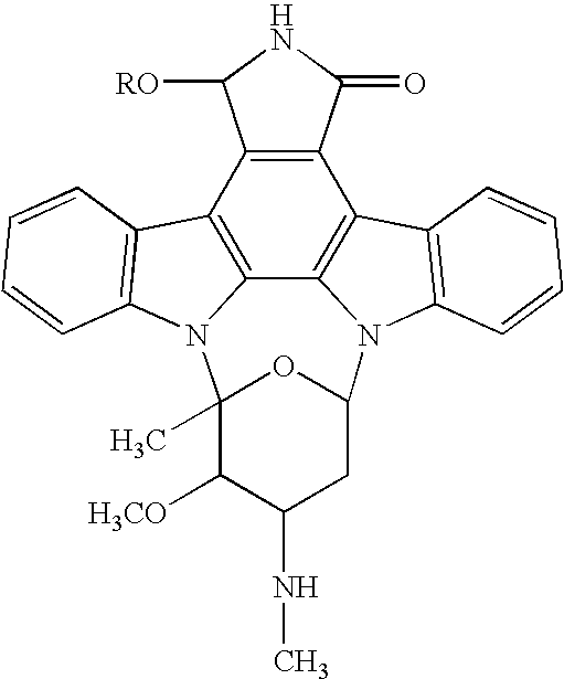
C12=C(C(=O)NC1[RO])C1=C3C4=C2C2=C(N4C4(C)C([H3CO])C(NC)CC(N3C3=C1C=CC=C3)O4)C=CC=C2
